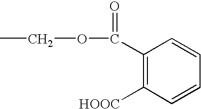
C1(C(OCC)=O)=C([HOOC])C=CC=C1
